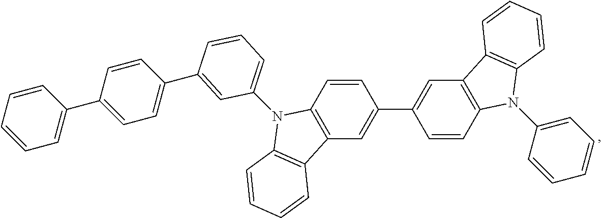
C1(C2=CC=C(C3=CC=CC=C3)C=C2)=CC(N2C3=C(C=C(C4=CC5=C(C=C4)N(C4=CC=CC=C4)C4=C5C=CC=C4)C=C3)C3=C2C=CC=C3)=CC=C1
